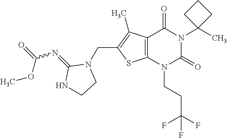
C12=C(N(CCC(F)(F)F)C(=O)N(C3(C)CCC3)C1=O)SC(CN1C(=NC(=O)OC)NCC1)=C2C
